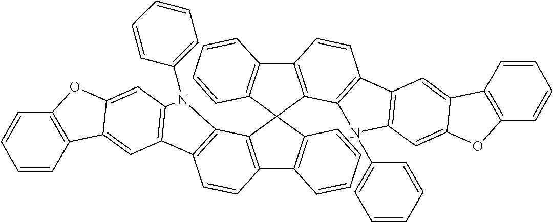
C12=C(C3=C(C=C1)C1=C(C=C4C(=C1)C1=C(O4)C=CC=C1)N3C1=CC=CC=C1)C1(C3=C2C=CC=C3)C2=C(C3=C1C=CC=C3)C=CC1=C2N(C2=CC=CC=C2)C2=C1C=C1C(=C2)OC2=C1C=CC=C2
